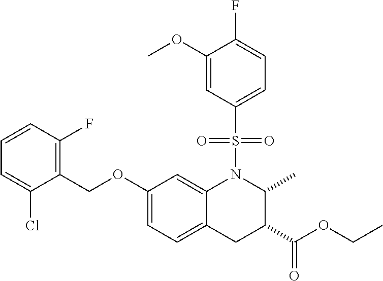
C1(COC2=CC=C3C(=C2)N(S(=O)(=O)C2=CC=C(F)C(OC)=C2)C(C)C(C(OCC)=O)C3)=C(F)C=CC=C1Cl
